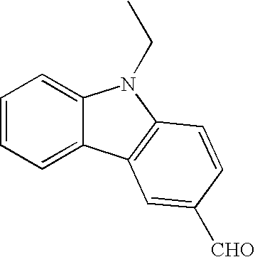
C1=CC=C2C(=C1)N(CC)C1=C2C=C([CHO])C=C1
